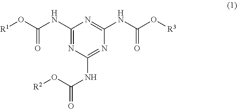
[R1]OC(NC1=NC(NC(=O)O[R2])=NC(NC(O[R3])=O)=N1)=O
